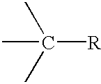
CC(C)([R])C
